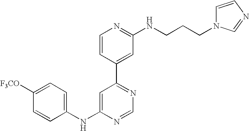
C1(NC2=CC(C3=CC(NCCCN4C=CN=C4)=NC=C3)=NC=N2)=CC=C([F3CO])C=C1
